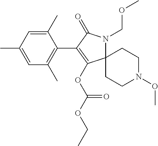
C1(C)=CC(C)=CC(C)=C1C1=C(OC(OCC)=O)C2(N(COC)C1=O)CCN(OC)CC2
